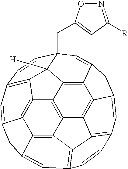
C12=C3C4=C5C6=C1C1=C7C=C6CC5=CC5=C4C4=C(C=C6C(=C34)C3=C2C1([H])C(CC1=CC([R])=NO1)(C=C3C6)C=C7)C=C5
